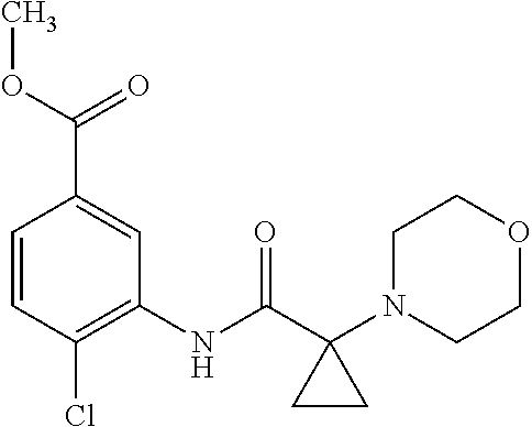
C1=CC(Cl)=C(NC(C2(N3CCOCC3)CC2)=O)C=C1C(=O)OC
